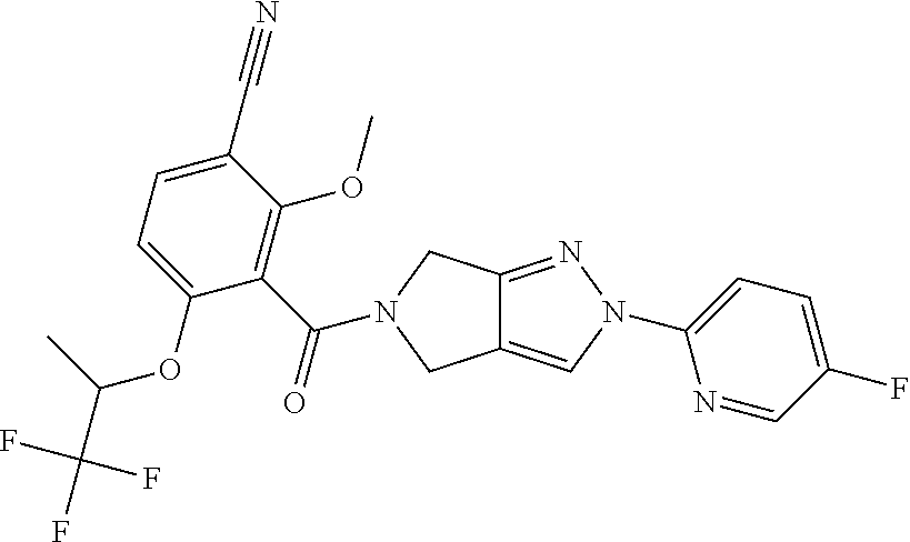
N1(C2=CC=C(F)C=N2)N=C2C(=C1)CN(C(C1=C(OC)C(C#N)=CC=C1OC(C(F)(F)F)C)=O)C2
